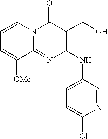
C1=CN2C(=NC(NC3=CC=C(Cl)N=C3)=C(CO)C2=O)C([OMe])=C1
